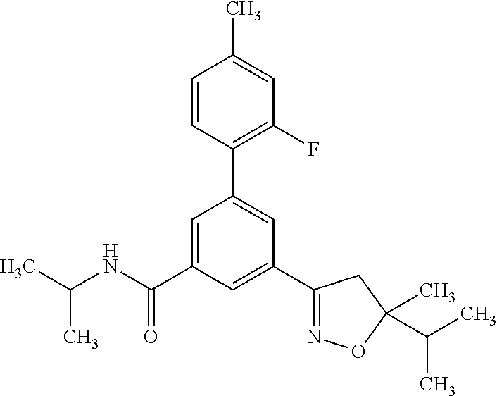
C(NC(=O)C1=CC(C2=C(F)C=C(C)C=C2)=CC(C2=NOC(C)(C(C)C)C2)=C1)(C)C
